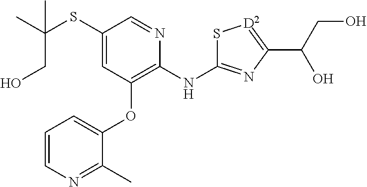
C(C(C)(SC1=CC(OC2=CC=CN=C2C)=C(NC2=NC(C(CO)O)=[D2]S2)N=C1)C)O
